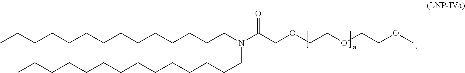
C(CCCCCCCCCCCN(CCCCCCCCCCCCCC)C(COCCOCCOC)=O)CC
